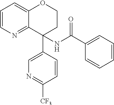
C1=CN=C2C(=C1)OCCC2(NC(C1=CC=CC=C1)=O)C1=CN=C([CF3])C=C1
